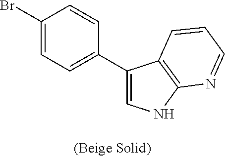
C1=C(Br)C=CC(C2=CNC3=C2C=CC=N3)=C1
